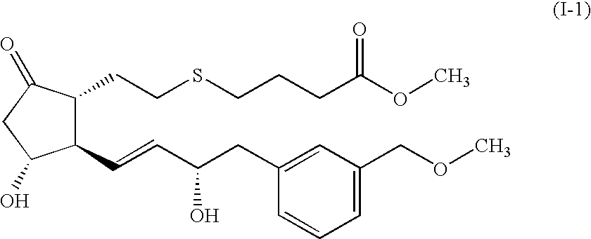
C1(C=CC(CC2=CC(COC)=CC=C2)O)C(CCSCCCC(OC)=O)C(=O)CC1O
